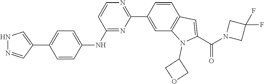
N1=C(NC2=CC=C(C3=CNN=C3)C=C2)C=CN=C1C1=CC2=C(C=C1)C=C(C(=O)N1CC(F)(F)C1)N2C1COC1
